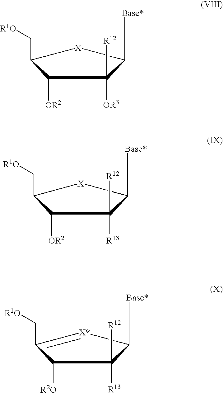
[Base*]C1C([OR3])([R12])C([OR2])C(C[R1O])[X]1.[Base*]C1C([R13])([R12])C([OR2])C(C[R1O])[X]1.[Base*]C1C([R13])([R12])C([R2O])C(C[R1O])=[X*]1
